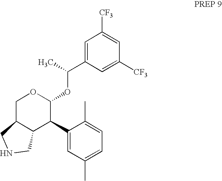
C1(C2C(OC(C3=CC([CF3])=CC([CF3])=C3)C)OCC3C2CNC3)=CC(C)=CC=C1C
